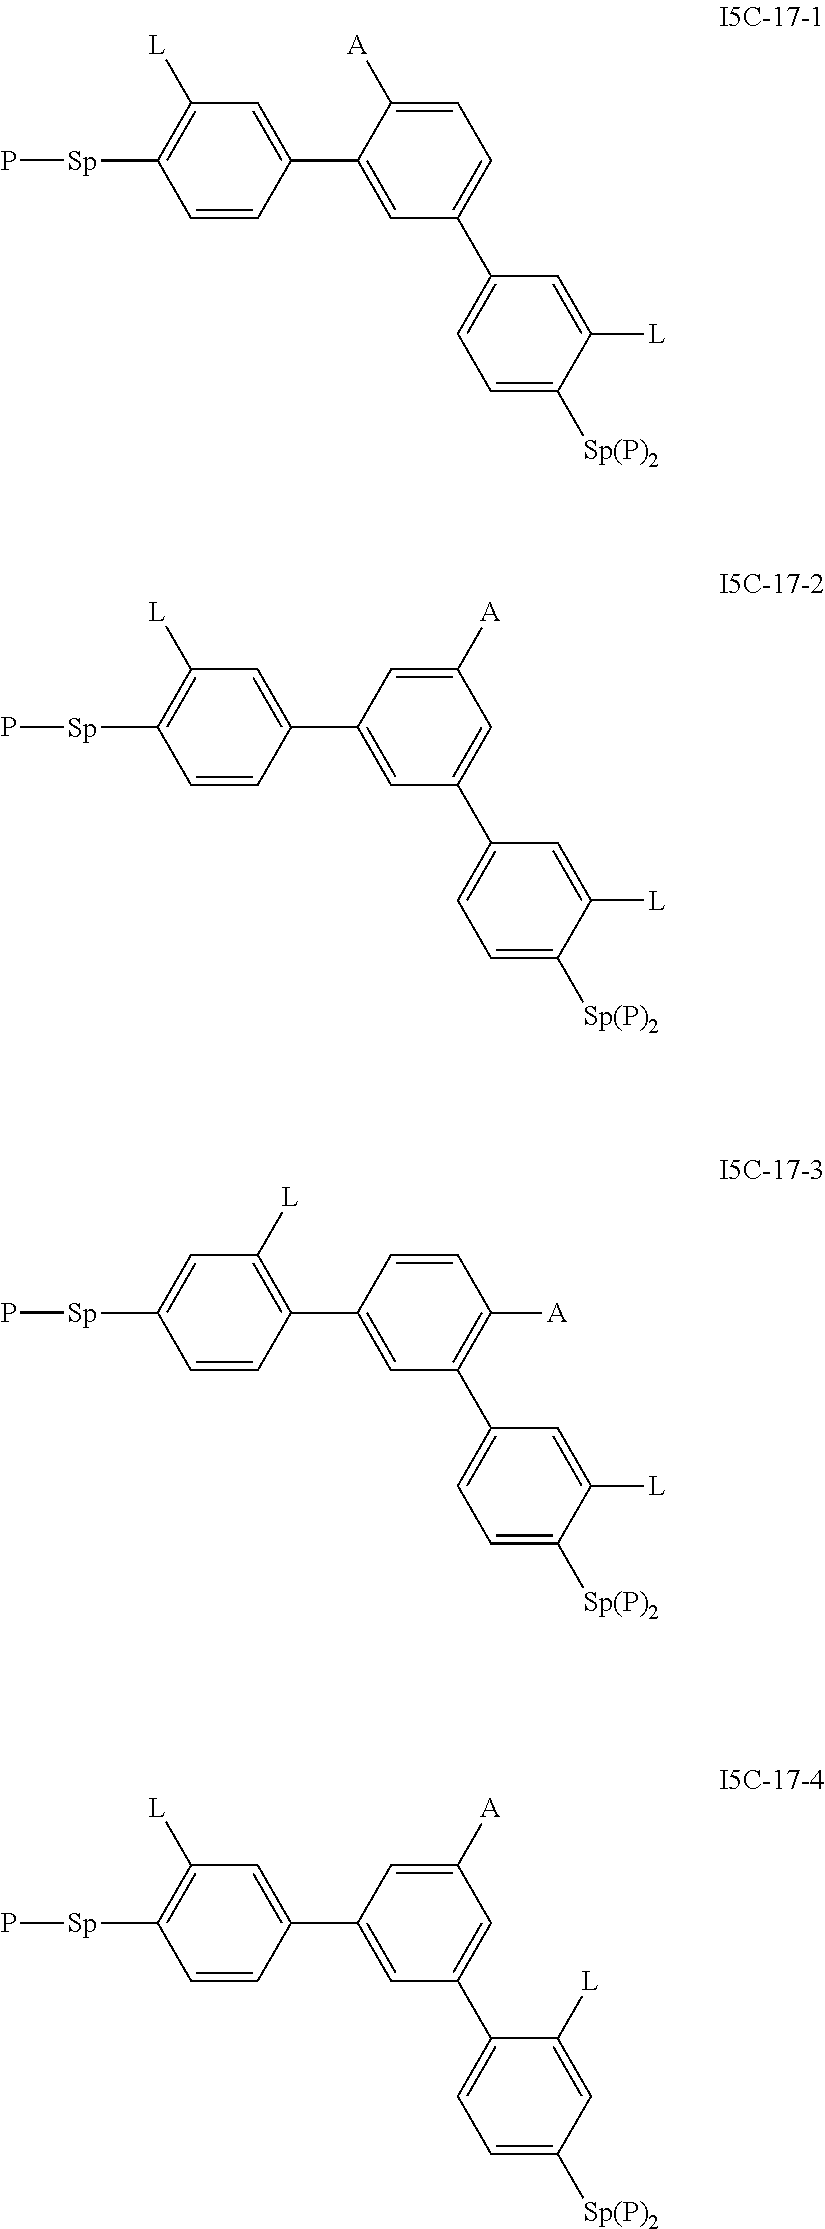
C1([A])=CC=C(C2=CC=C([Sp(P)2])C([L])=C2)C=C1C1=CC([L])=C([Sp]P)C=C1.C1=C([A])C=C(C2=CC=C([Sp(P)2])C([L])=C2)C=C1C1=CC([L])=C([Sp]P)C=C1.C1=CC([A])=C(C2=CC=C([Sp(P)2])C([L])=C2)C=C1C1=C([L])C=C([Sp]P)C=C1.C1=C([A])C=C(C2=CC=C([Sp(P)2])C=C2[L])C=C1C1=CC([L])=C([Sp]P)C=C1
